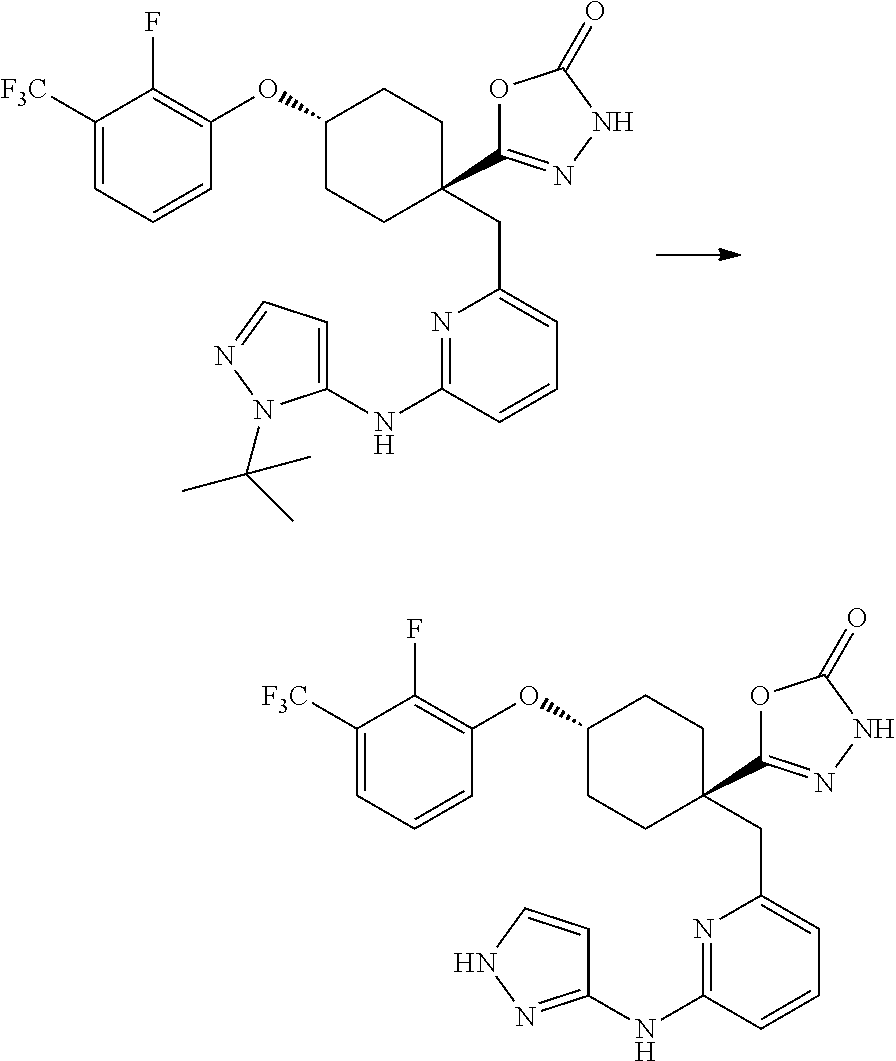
C1(OC2=C(F)C([F3C])=CC=C2)CCC(C2=NNC(=O)O2)(CC2=CC=CC(NC3=NNC=C3)=N2)CC1.C1(OC2=C(F)C([F3C])=CC=C2)CCC(C2=NNC(=O)O2)(CC2=CC=CC(NC3=CC=NN3C(C)(C)C)=N2)CC1
